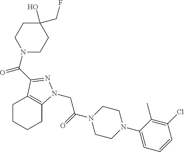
C1CN(C2=CC=CC(Cl)=C2C)CCN1C(CN1C2=C(CCCC2)C(C(N2CCC(O)(CF)CC2)=O)=N1)=O
